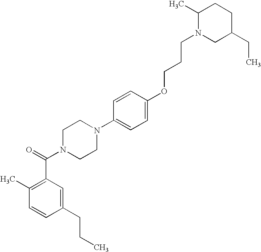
C1=CC(CCC)=CC(C(N2CCN(C3=CC=C(OCCCN4CC(CC)CCC4C)C=C3)CC2)=O)=C1C
